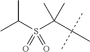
CC(C)S(C(C(C)(C)C)(C)C)(=O)=O
